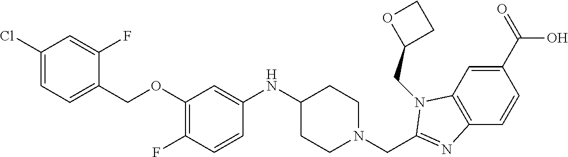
C1(C(=O)O)=CC2=C(C=C1)N=C(CN1CCC(NC3=CC(OCC4=CC=C(Cl)C=C4F)=C(F)C=C3)CC1)N2CC1CCO1
